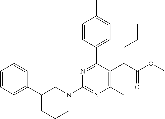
C1(C2CCCN(C3=NC(C)=C(C(C(OC)=O)CCC)C(C4=CC=C(C)C=C4)=N3)C2)=CC=CC=C1
